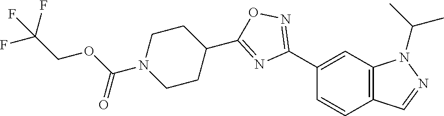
C1(C2=NOC(C3CCN(C(OCC(F)(F)F)=O)CC3)=N2)=CC2=C(C=C1)C=NN2C(C)C
